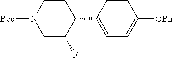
C1CN([Boc])CC(F)C1C1=CC=C([OBn])C=C1
